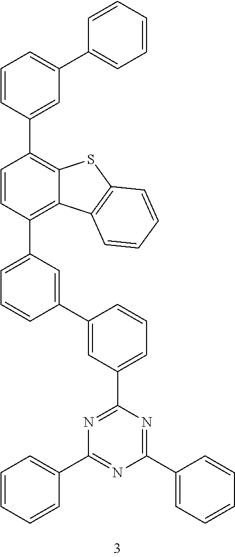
C1=CC(C2=C3C(=C(C4=CC=CC(C5=CC(C6=NC(C7=CC=CC=C7)=NC(C7=CC=CC=C7)=N6)=CC=C5)=C4)C=C2)C2=C(S3)C=CC=C2)=CC(C2=CC=CC=C2)=C1
